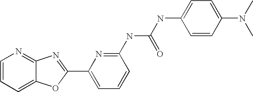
C1=CC=C2C(=N1)N=C(C1=CC=CC(NC(NC3=CC=C(N(C)C)C=C3)=O)=N1)O2
